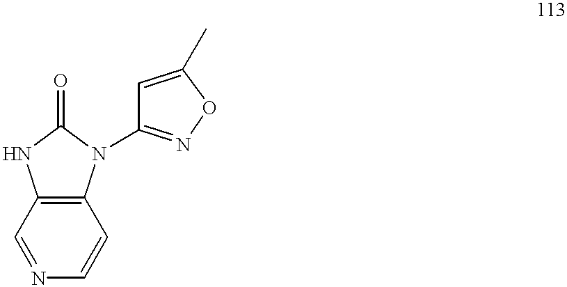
C1=NC=CC2=C1NC(=O)N2C1=NOC(C)=C1
